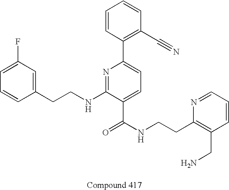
C1=C(F)C=C(CCNC2=NC(C3=C(C#N)C=CC=C3)=CC=C2C(NCCC2=C(CN)C=CC=N2)=O)C=C1
